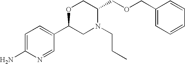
C1=C(N)N=CC(C2CN(CCC)C(COCC3=CC=CC=C3)CO2)=C1
